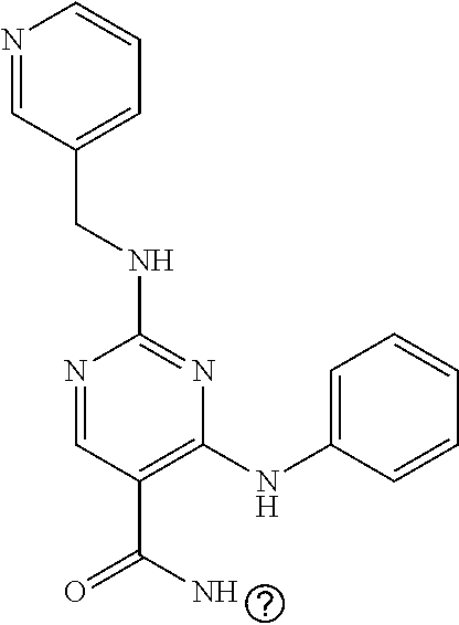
C1(NCC2=CC=CN=C2)=NC(NC2=CC=CC=C2)=C(C(=O)N)C=N1
